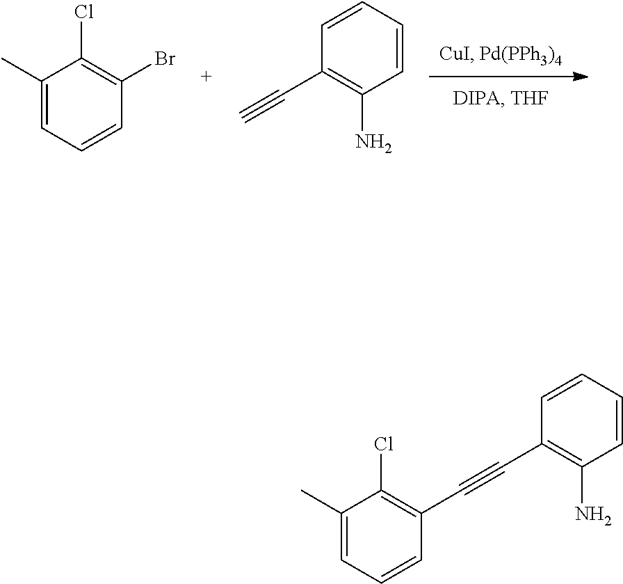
C1(C#C)=C(N)C=CC=C1.BrC1=C(Cl)C(C)=CC=C1.C1(C#CC2=C(Cl)C(C)=CC=C2)=C(N)C=CC=C1
